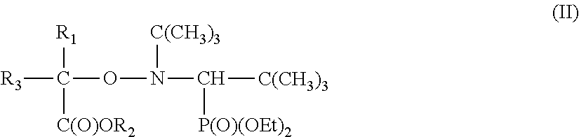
[R3]C(ON(C([C(CH3)3])[P(O)(OEt)2])[C(CH3)3])([R1])[C(O)OR2]
